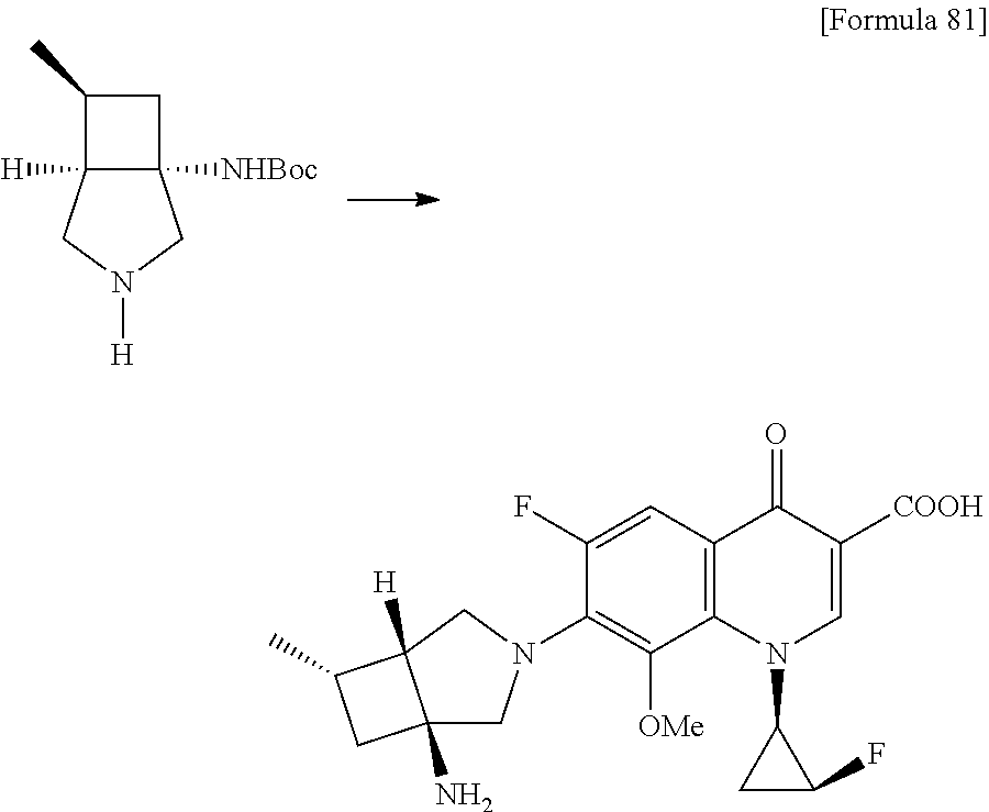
C1(C)C2([H])C([NHBoc])(C1)CN([H])C2.C12=C(C=C(F)C(N3CC4(N)C([H])(C3)C(C)C4)=C1[OMe])C(=O)C([COOH])=CN2C1CC1F
